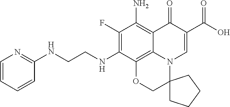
C1=CC=CC(NCCNC2=C(F)C(N)=C3C4=C2OCC2(N4C=C(C(O)=O)C3=O)CCCC2)=N1
